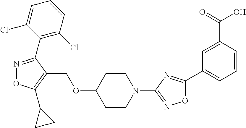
N1=C(C2=C(Cl)C=CC=C2Cl)C(COC2CCN(C3=NOC(C4=CC=CC(C(=O)O)=C4)=N3)CC2)=C(C2CC2)O1
